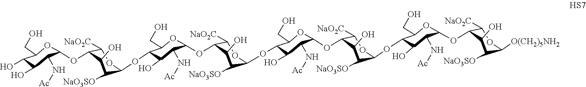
O(C1C(O)C(N[Ac])C(OC2C([NaO2C])OC(OC3C(O)C(N[Ac])C(OC4C([NaO2C])OC([O(CH2)5NH2])C([NaO3SO])C4O)OC3CO)C([NaO3SO])C2O)OC1CO)C1C([NaO3SO])C(O)C(OC2OC(CO)C(OC3C([NaO3SO])C(O)C(OC4OC(CO)C(O)C(O)C4N[Ac])C([NaO2C])O3)C(O)C2N[Ac])C([NaO2C])O1
